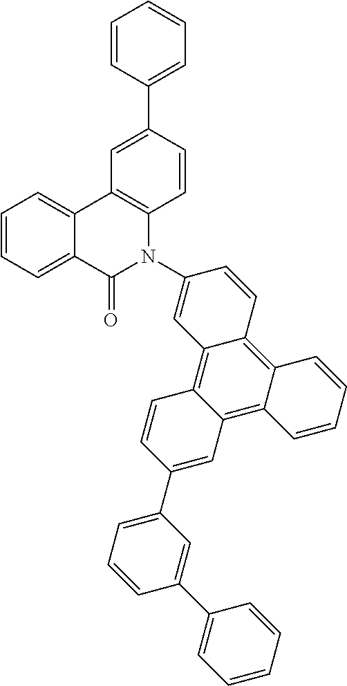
C12=CC=CC=C1C(=O)N(C1=CC3=C4C(=C5C(=C3C=C1)C=CC=C5)C=C(C1=CC=CC(C3=CC=CC=C3)=C1)C=C4)C1=C2C=C(C2=CC=CC=C2)C=C1
